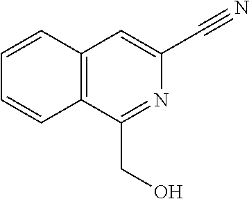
C12=C(C(CO)=NC(C#N)=C1)C=CC=C2
